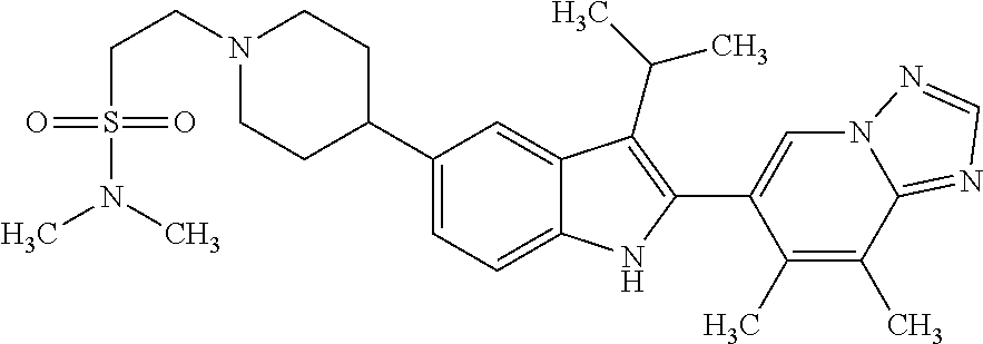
N1(CCS(N(C)C)(=O)=O)CCC(C2=CC=C3C(=C2)C(C(C)C)=C(C2=CN4C(=NC=N4)C(C)=C2C)N3)CC1
